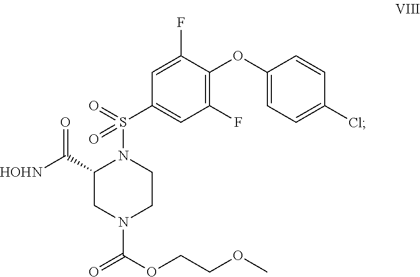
C1(OC2=CC=C(Cl)C=C2)=C(F)C=C(S(=O)(N2C(C([HOHN])=O)CN(C(OCCOC)=O)CC2)=O)C=C1F
